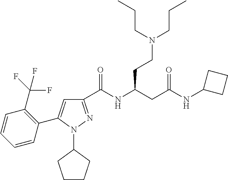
C1(C(NC(CC(NC2CCC2)=O)CCN(CCC)CCC)=O)=NN(C2CCCC2)C(C2=C(C(F)(F)F)C=CC=C2)=C1
